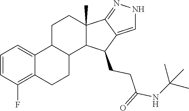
C12=NNC=C1C(CCC(=O)NC(C)(C)C)C1C2(C)CCC2C3=CC=CC(F)=C3CCC12
